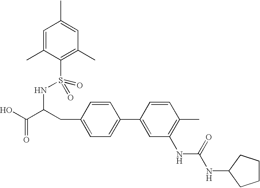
C(C1=CC=C(C2=CC(NC(NC3CCCC3)=O)=C(C)C=C2)C=C1)C(C(O)=O)NS(C1=C(C)C=C(C)C=C1C)(=O)=O
